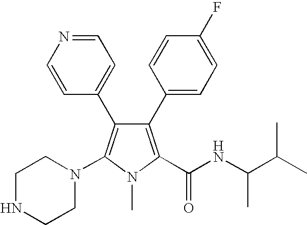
C1(C2=CC=C(F)C=C2)=C(C(NC(C(C)C)C)=O)N(C)C(N2CCNCC2)=C1C1=CC=NC=C1
